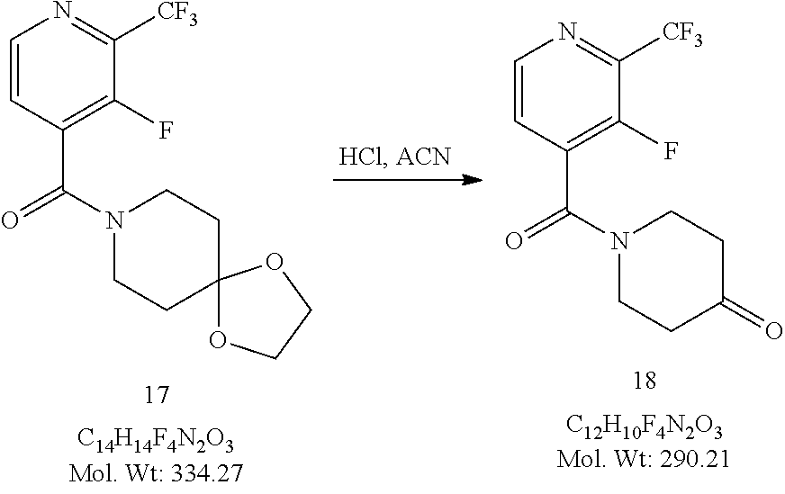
C1=CC(C(=O)N2CCC3(CC2)OCCO3)=C(F)C([CF3])=N1.C1=CC(C(=O)N2CCC(=O)CC2)=C(F)C([CF3])=N1
